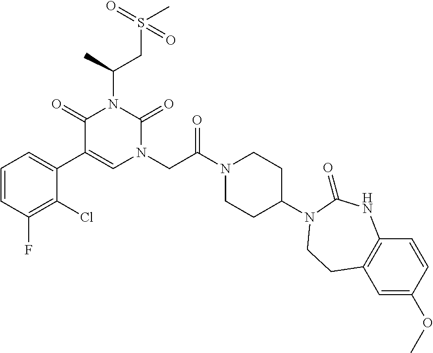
C1=CC(F)=C(Cl)C(C2=CN(CC(N3CCC(N4C(=O)NC5=C(C=C(OC)C=C5)CC4)CC3)=O)C(=O)N(C(C)CS(C)(=O)=O)C2=O)=C1
